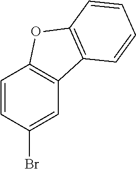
C1=CC(Br)=CC2=C1OC1=C2C=CC=C1
